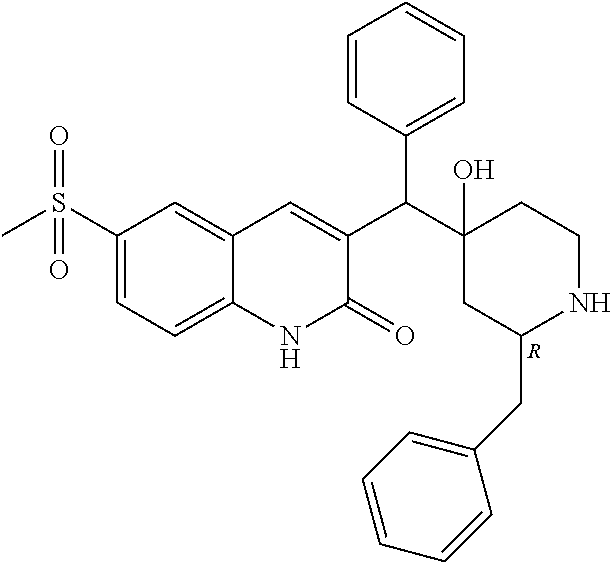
C1(S(C)(=O)=O)=CC=C2C(=C1)C=C(C(C1(O)CC(CC3=CC=CC=C3)NCC1)C1=CC=CC=C1)C(=O)N2.[R]
